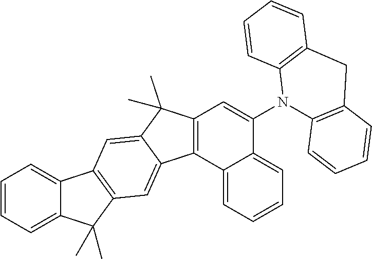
C12=CC=CC=C1C(C)(C)C1=C2C=C2C(C)(C)C3=C(C2=C1)C1=CC=CC=C1C(N1C2=C(C=CC=C2)CC2=C1C=CC=C2)=C3
